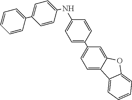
C1=C2C(=CC(C3=CC=C(NC4=CC=C(C5=CC=CC=C5)C=C4)C=C3)=C1)OC1=CC=CC=C21
